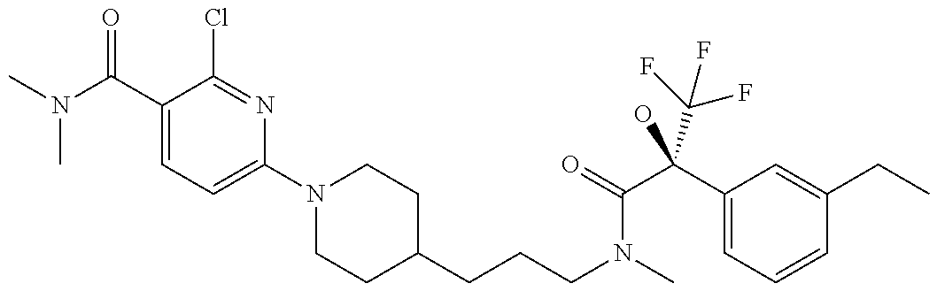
CN(C(C1=CC=C(N2CCC(CCCN(C)C(=O)C(C3=CC=CC(CC)=C3)(O)C(F)(F)F)CC2)N=C1Cl)=O)C
